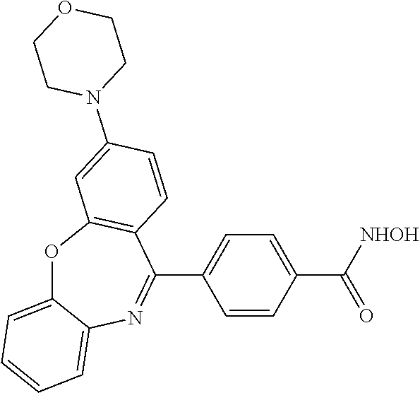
C1(C2=NC3=CC=CC=C3OC3=C2C=CC(N2CCOCC2)=C3)=CC=C(C([NHOH])=O)C=C1
